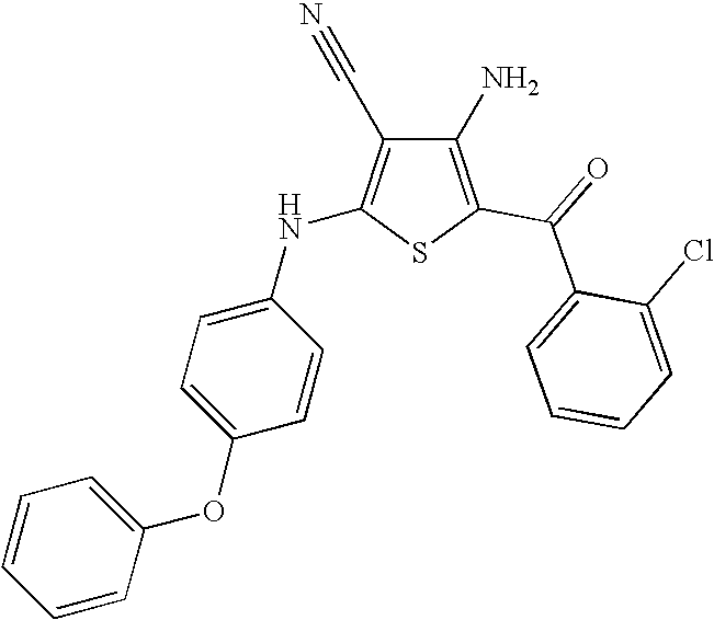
C1(N)=C(C(=O)C2=CC=CC=C2Cl)SC(NC2=CC=C(OC3=CC=CC=C3)C=C2)=C1C#N
